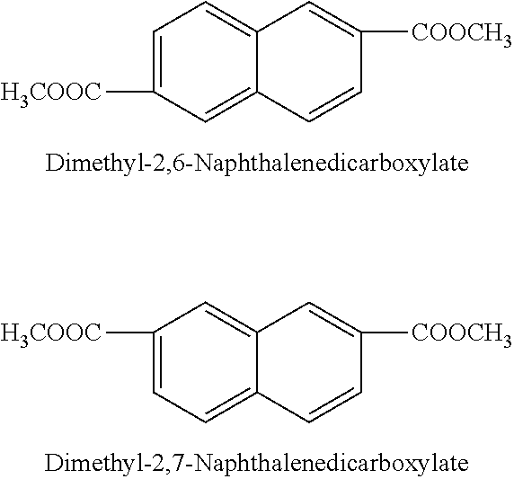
C1=C([H3COOC])C=C2C(=C1)C=C([COOCH3])C=C2.C1=C([H3COOC])C=C2C(=C1)C=CC([COOCH3])=C2
